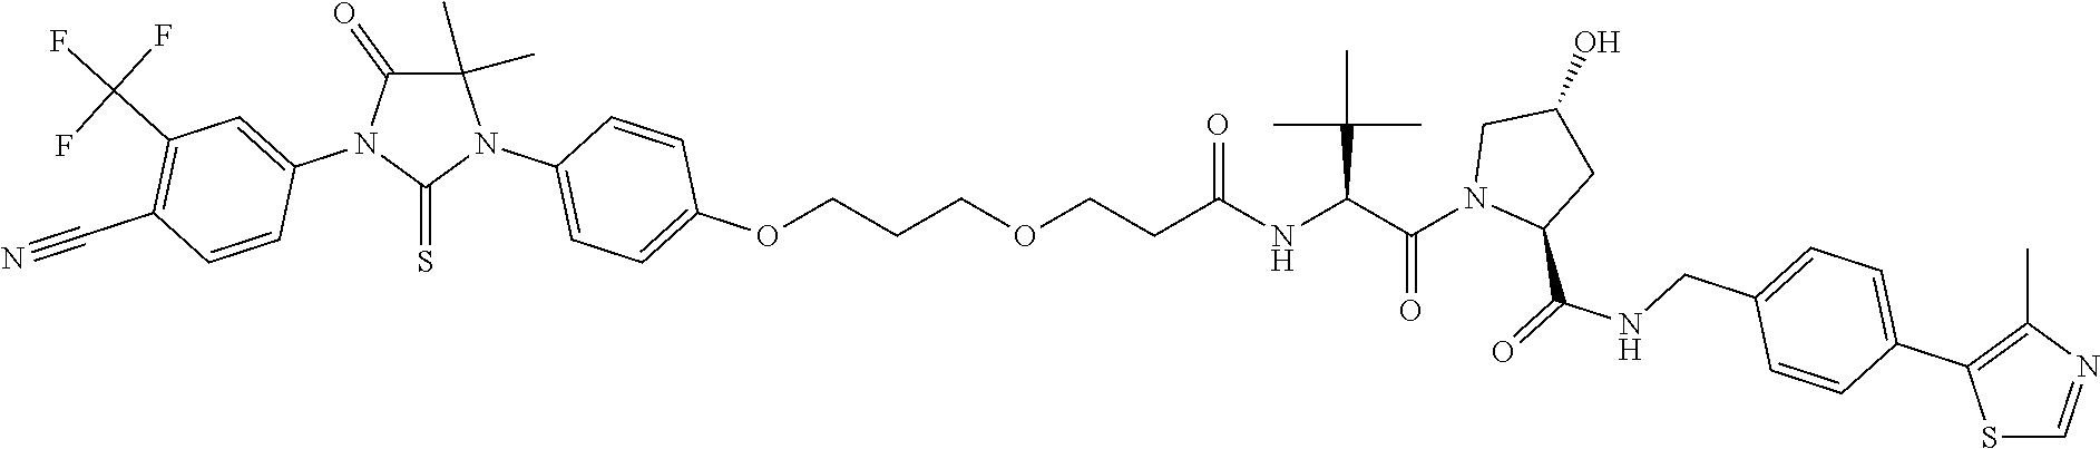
S1C=NC(C)=C1C1=CC=C(CNC(=O)C2CC(O)CN2C(C(NC(CCOCCCOC2=CC=C(N3C(C)(C)C(=O)N(C4=CC(C(F)(F)F)=C(C#N)C=C4)C3=S)C=C2)=O)C(C)(C)C)=O)C=C1
